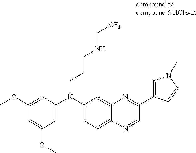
C1(OC)=CC(N(C2=CC=C3C(=C2)N=C(C2=CN(C)C=C2)C=N3)CCCNC[CF3])=CC(OC)=C1
